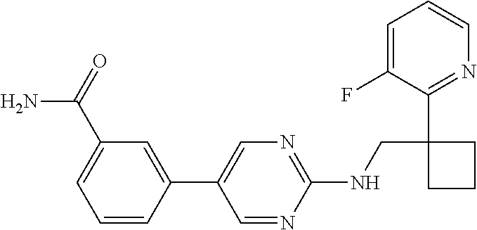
C1=C(F)C(C2(CNC3=NC=C(C4=CC(C(N)=O)=CC=C4)C=N3)CCC2)=NC=C1
